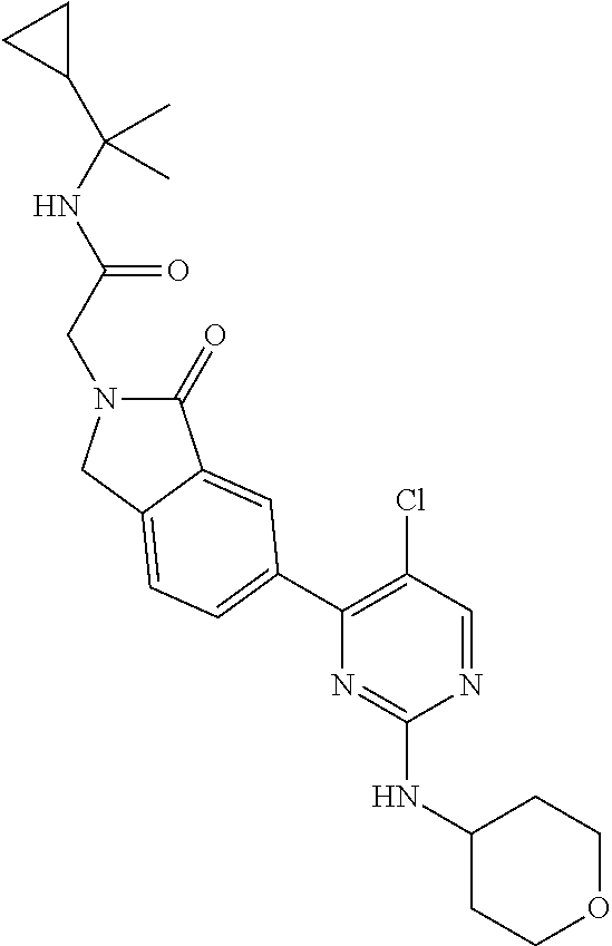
N(C(CN1C(=O)C2=CC(C3=C(Cl)C=NC(NC4CCOCC4)=N3)=CC=C2C1)=O)C(C)(C)C1CC1
